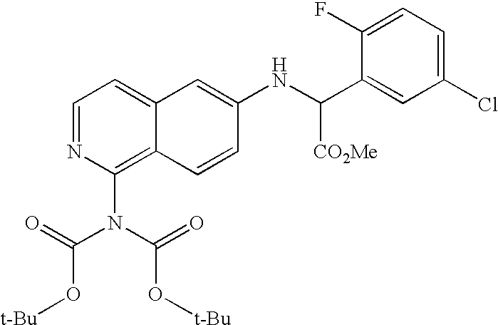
C1=NC(N(C(=O)O[t-Bu])C(=O)O[t-Bu])=C2C(=C1)C=C(NC(C1=CC(Cl)=CC=C1F)[CO2Me])C=C2
